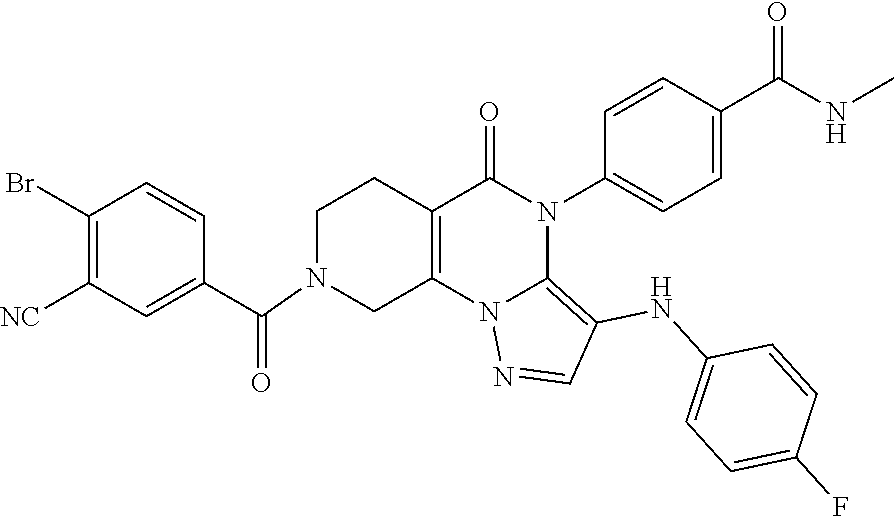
C1(Br)=C([NC])C=C(C(=O)N2CC3=C(CC2)C(=O)N(C2=CC=C(C(NC)=O)C=C2)C2=C(NC4=CC=C(F)C=C4)C=NN32)C=C1
